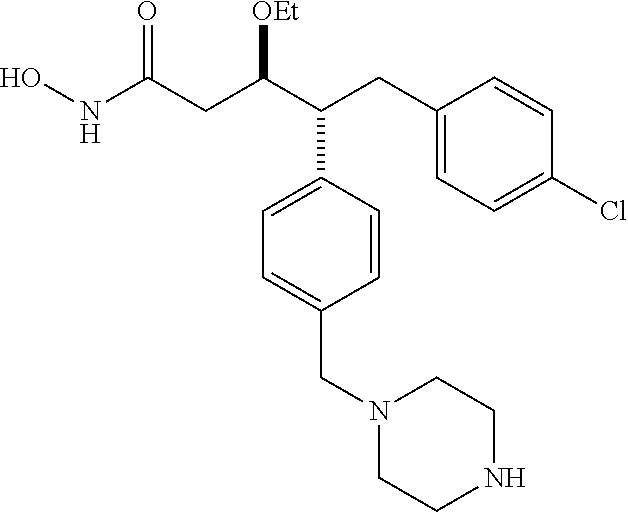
C1(CC(C(CC(NO)=O)[OEt])C2=CC=C(CN3CCNCC3)C=C2)=CC=C(Cl)C=C1
